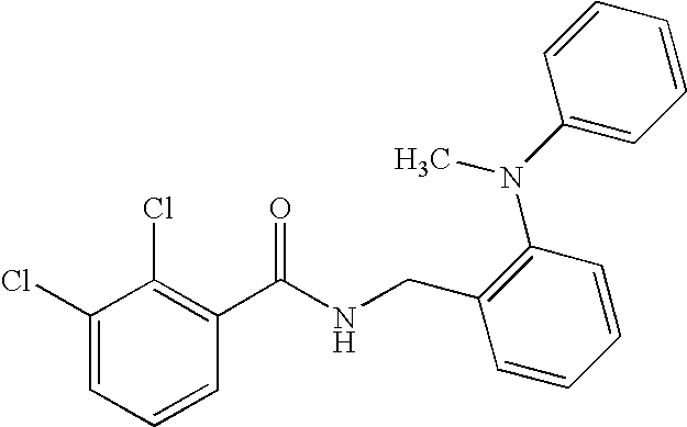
C1(Cl)=CC=CC(C(NCC2=C(N(C3=CC=CC=C3)C)C=CC=C2)=O)=C1Cl
